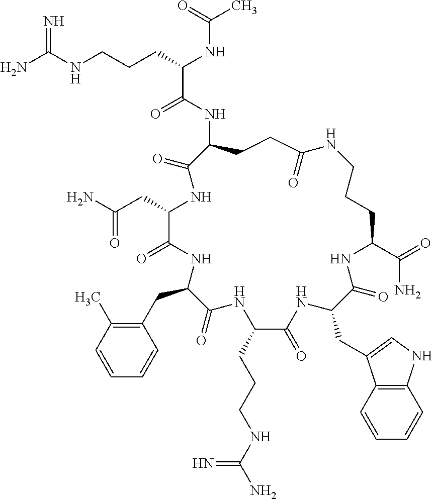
NC(NCCCC(NC(C)=O)C(=O)NC1CCC(=O)NCCCC(C(=O)N)NC(=O)C(CC2=CNC3=C2C=CC=C3)NC(=O)C(CCCNC(N)=N)NC(=O)C(CC2=C(C)C=CC=C2)NC(=O)C(CC(=O)N)NC1=O)=N
